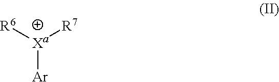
[R6][Xa]([R7])[Ar]
